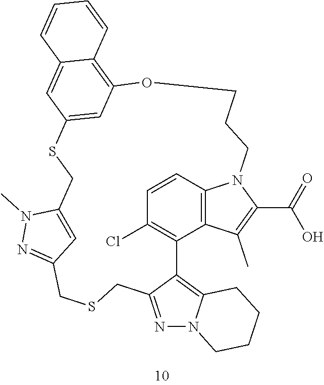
C1=CC2=C3C(=C1Cl)C1=C4N(N=C1CSCC1=NN(C)C(=C1)CSC1=CC(=C5C(=C1)C=CC=C5)OCCCN2C(C(=O)O)=C3C)CCCC4
